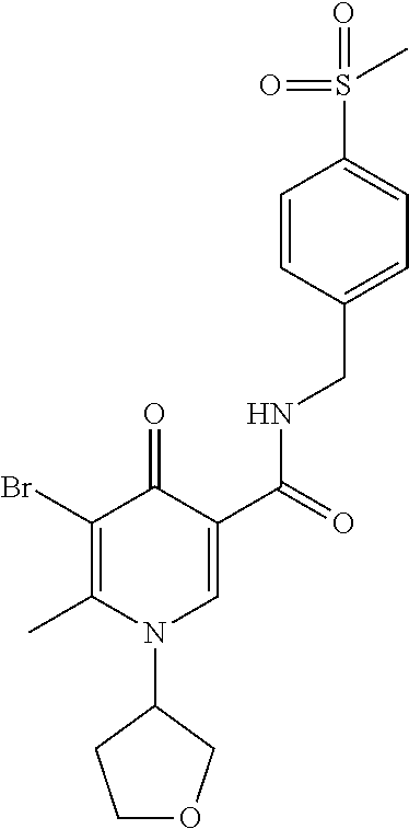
C1(Br)=C(C)N(C2CCOC2)C=C(C(=O)NCC2=CC=C(S(=O)(=O)C)C=C2)C1=O
